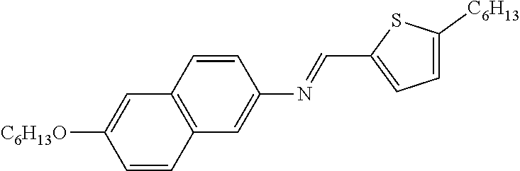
C1=CC2=C(C=C1N=CC1=CC=C([C6H13])S1)C=CC([C6H13O])=C2
